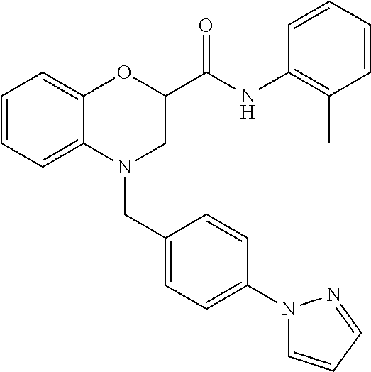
C1=CC=C2C(=C1)OC(C(NC1=C(C)C=CC=C1)=O)CN2CC1=CC=C(N2C=CC=N2)C=C1
